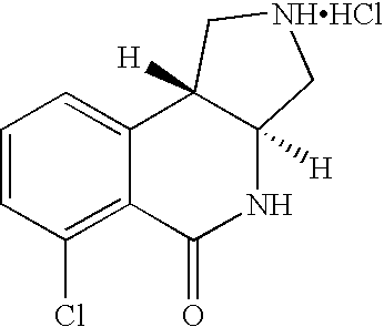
C1=CC(Cl)=C2C(=C1)C1([H])C([H])(NC2=O)C[NHHCl]C1
